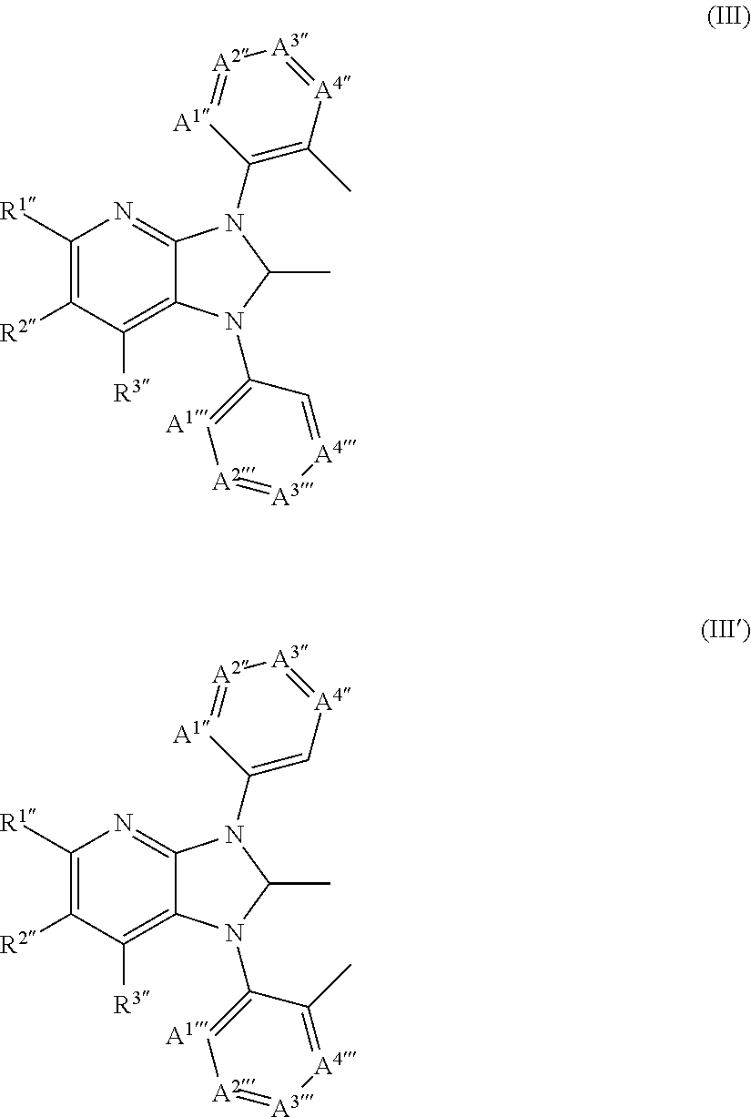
C1([R1])=C([R2])C([R3])=C2C(=N1)N(C1=C(C)[A4]=[A3][A2]=[A1]1)C(C)N2C1=[A1][A2]=[A3][A4]=C1.C1([R1])=C([R2])C([R3])=C2C(=N1)N(C1=C[A4]=[A3][A2]=[A1]1)C(C)N2C1=[A1][A2]=[A3][A4]=C1C
